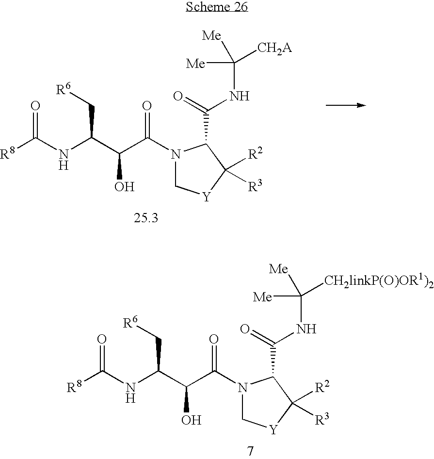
[R6]CC(NC([R8])=O)C(C(N1C[Y]C([R2])([R3])C1C(=O)NC([Me])([Me])[CH2linkP(O)OR1)2])=O)O.[R6]CC(NC([R8])=O)C(C(N1C[Y]C([R2])([R3])C1C(=O)NC([Me])([Me])[CH2A])=O)O
